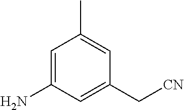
C1=C(N)C=C(C[CN])C=C1C
